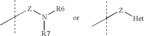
[Z](N([R6])[R7])C(C)(C)C.[Z]([Het])C(C)(C)C
